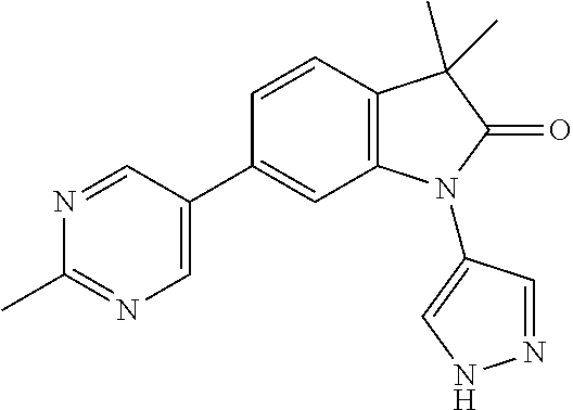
C1(C)=NC=C(C2=CC3=C(C=C2)C(C)(C)C(=O)N3C2=CNN=C2)C=N1
